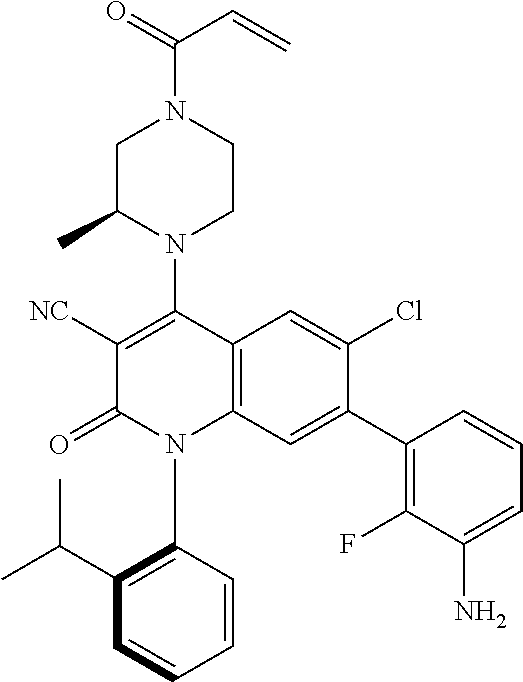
C1C(C)N(C2=C([NC])C(=O)N(C3=C(C(C)C)C=CC=C3)C3=C2C=C(Cl)C(C2=C(F)C(N)=CC=C2)=C3)CCN1C(=O)C=C
